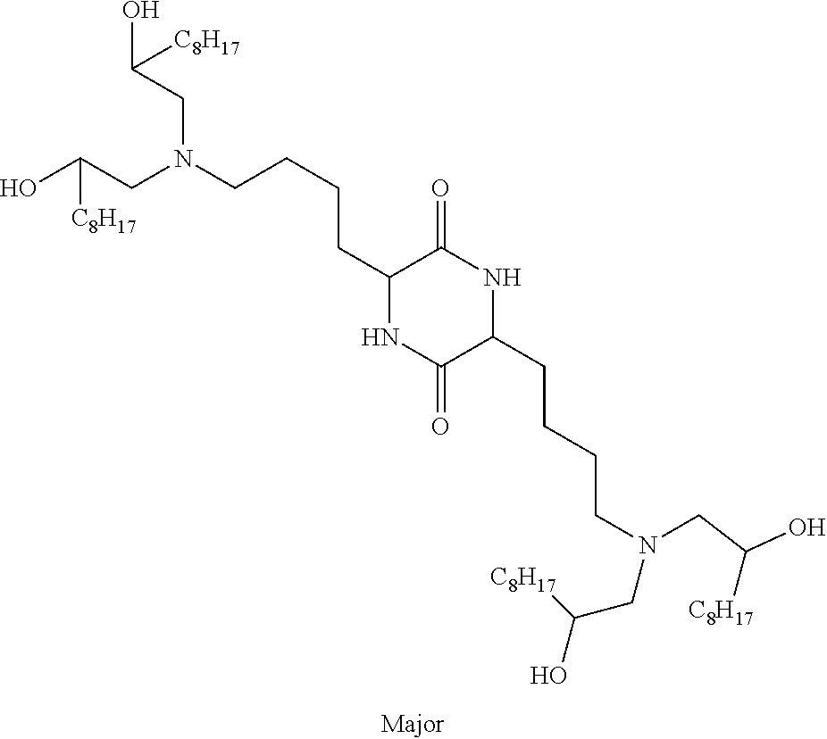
OC(CN(CCCCC1NC(=O)C(CCCCN(CC(O)[C8H17])CC([C8H17])O)NC1=O)CC(O)[C8H17])[C8H17]
